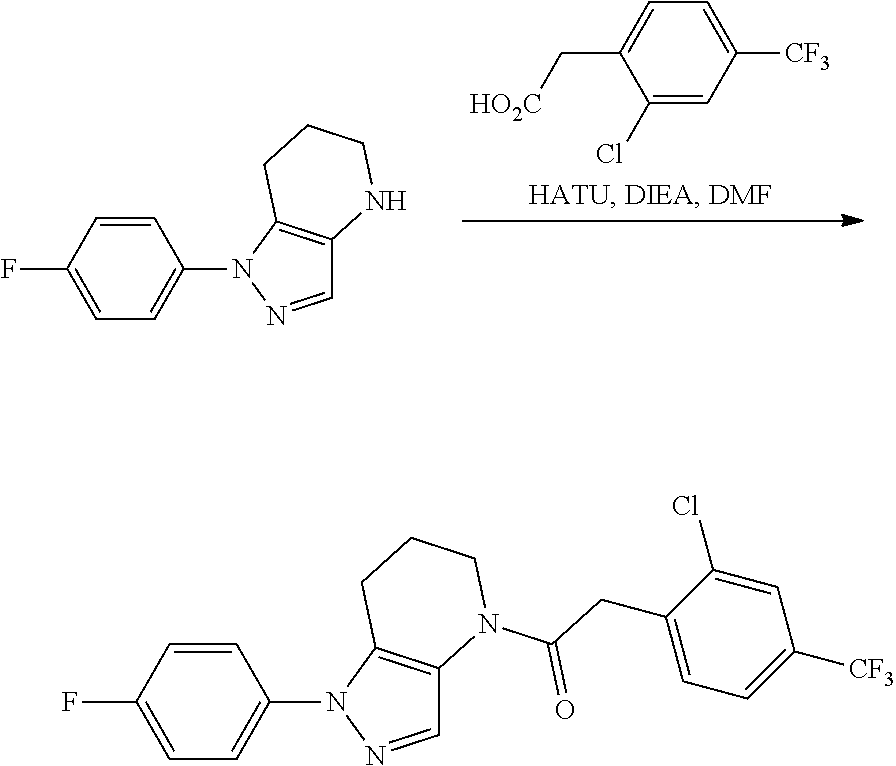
C1=CC(F)=CC=C1N1N=CC2=C1CCCN2C(CC1=CC=C([CF3])C=C1Cl)=O.C1=CC(F)=CC=C1N1N=CC2=C1CCCN2.C1(Cl)=CC([CF3])=CC=C1C[HO2C]
